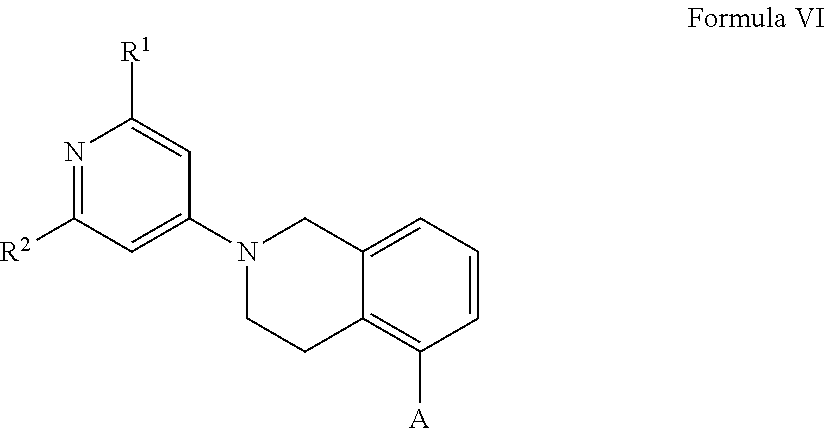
N1=C([R2])C=C(N2CCC3=C([A])C=CC=C3C2)C=C1[R1]
